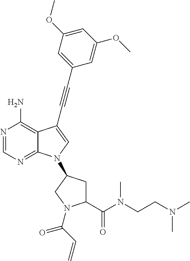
N1=CN=C2C(=C1N)C(C#CC1=CC(OC)=CC(OC)=C1)=CN2C1CC(C(N(CCN(C)C)C)=O)N(C(C=C)=O)C1
